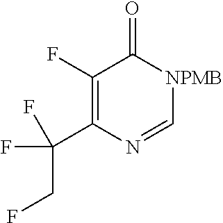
C1(F)=C(C(F)(CF)F)N=C[NPMB]C1=O
